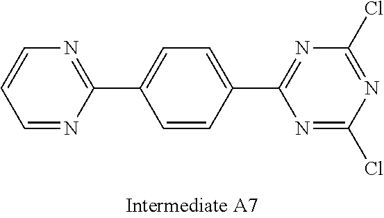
N1=C(C2=CC=C(C3=NC=CC=N3)C=C2)N=C(Cl)N=C1Cl
